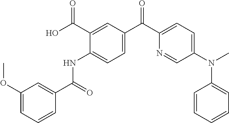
C1(OC)=CC=CC(C(=O)NC2=CC=C(C(C3=CC=C(N(C)C4=CC=CC=C4)C=N3)=O)C=C2C(O)=O)=C1
